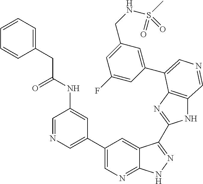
C1(C2=CN=CC(NC(CC3=CC=CC=C3)=O)=C2)=CN=C2C(=C1)C(C1=NC3=C(N1)C=NC=C3C1=CC(CNS(C)(=O)=O)=CC(F)=C1)=NN2
